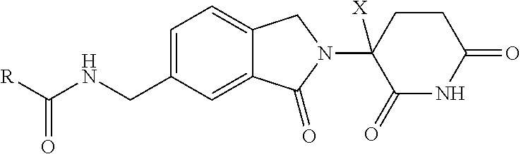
C1=C(CNC([R])=O)C=C2C(=C1)CN(C1([X])C(=O)NC(=O)CC1)C2=O
